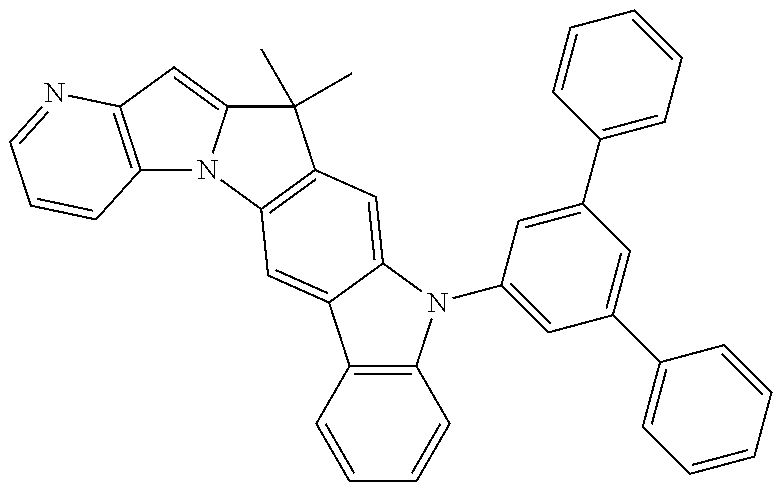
C1=CC2=C(C=C1)N(C1=CC(C3=CC=CC=C3)=CC(C3=CC=CC=C3)=C1)C1=CC3=C(C=C21)N1C(=CC2=C1C=CC=N2)C3(C)C
